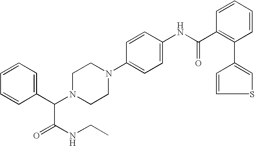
S1C=CC(C2=C(C(NC3=CC=C(N4CCN(C(C5=CC=CC=C5)C(NCC)=O)CC4)C=C3)=O)C=CC=C2)=C1
